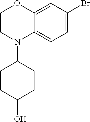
C1CN(C2CCC(O)CC2)C2=CC=C(Br)C=C2O1
